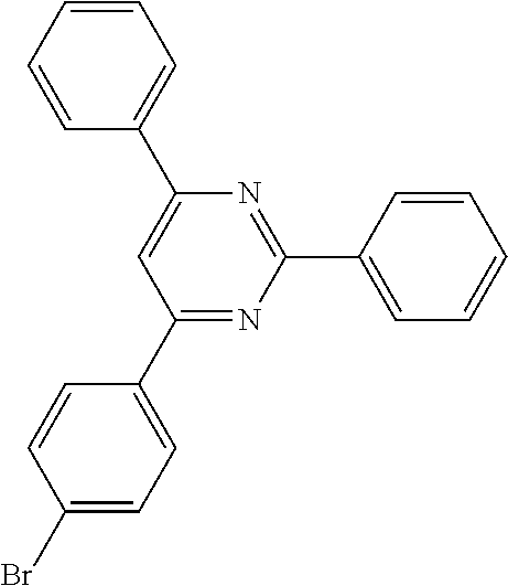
C1=CC=CC=C1C1=CC(C2=CC=C(Br)C=C2)=NC(C2=CC=CC=C2)=N1
